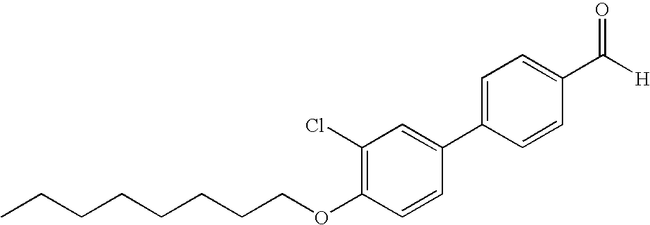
C1=CC(C([H])=O)=CC=C1C1=CC(Cl)=C(OCCCCCCCC)C=C1
